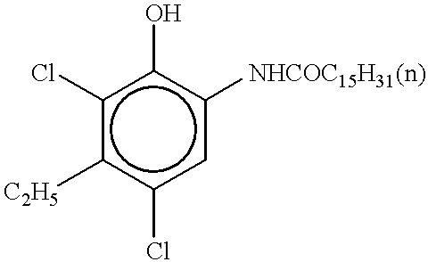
c1(Cl)c([C2H5])c(Cl)cc([NHCOC15H31(n)])c1O
